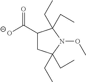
[O-]C(C1CC(CC)(CC)N(OC)C1(CC)CC)=O
